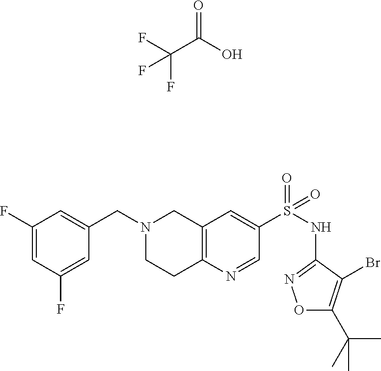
C12=C(N=CC(S(NC3=NOC(C(C)(C)C)=C3Br)(=O)=O)=C1)CCN(CC1=CC(F)=CC(F)=C1)C2.C(=O)(C(F)(F)F)O
